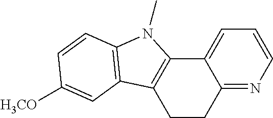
C12=NC=CC=C1C1=C(CC2)C2=C(N1C)C=CC([H3CO])=C2
